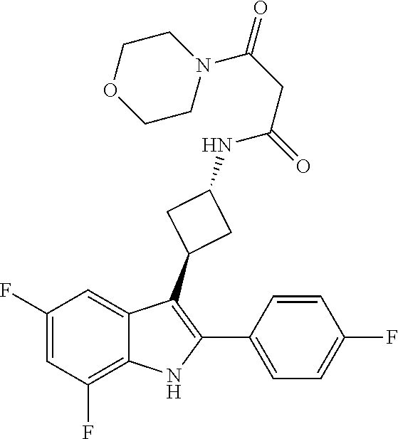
N1(C(CC(=O)NC2CC(C3=C(C4=CC=C(F)C=C4)NC4=C(F)C=C(F)C=C34)C2)=O)CCOCC1
